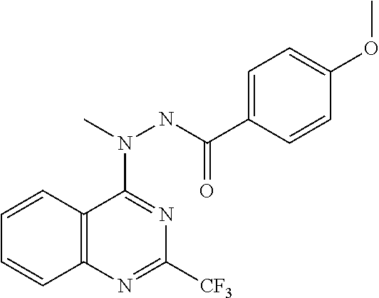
C1=CC2=C(C=C1)N=C([CF3])N=C2N(NC(=O)C1=CC=C(OC)C=C1)C
